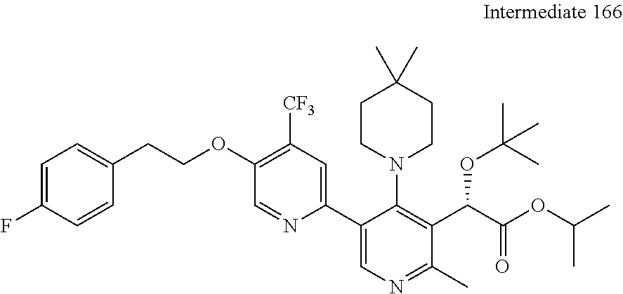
C1=C(F)C=CC(CCOC2=C([CF3])C=C(C3=CN=C(C)C(C(C(OC(C)C)=O)OC(C)(C)C)=C3N3CCC(C)(C)CC3)N=C2)=C1
